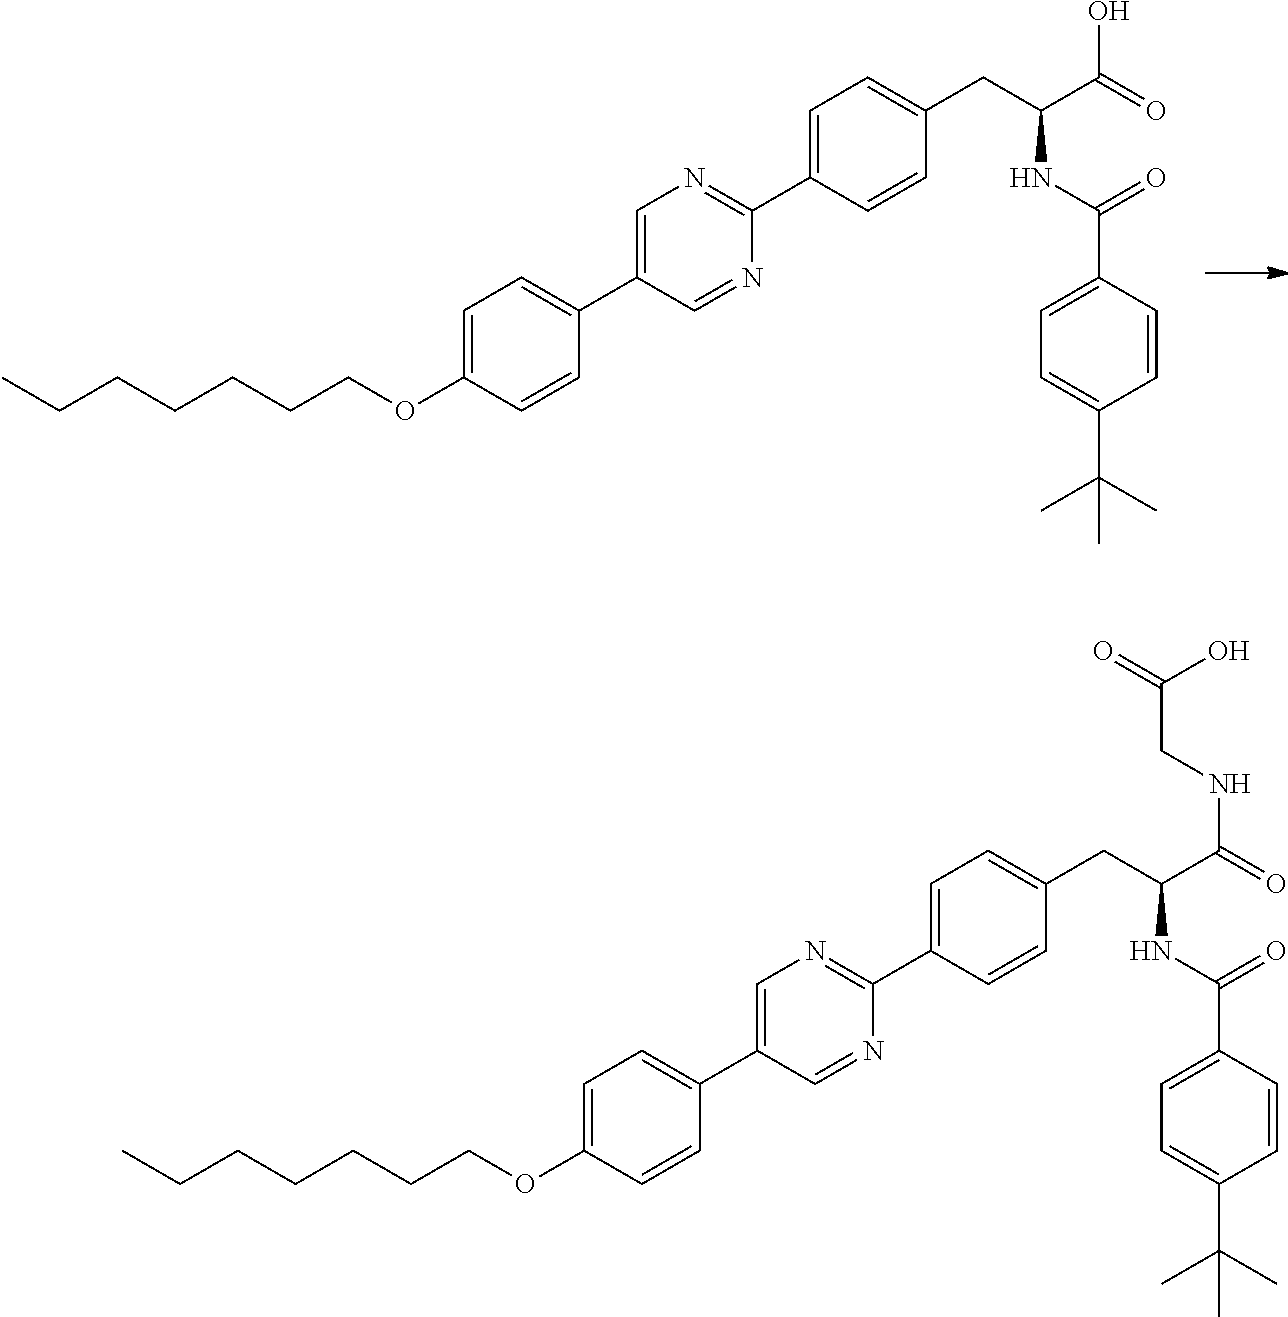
C1=C(C2=NC=C(C3=CC=C(OCCCCCCC)C=C3)C=N2)C=CC(CC(C(O)=O)NC(=O)C2=CC=C(C(C)(C)C)C=C2)=C1.C1=C(C2=NC=C(C3=CC=C(OCCCCCCC)C=C3)C=N2)C=CC(CC(C(NCC(=O)O)=O)NC(=O)C2=CC=C(C(C)(C)C)C=C2)=C1
